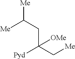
[Me]C(CC(C[Me])([Pyd])[OMe])[Me]
